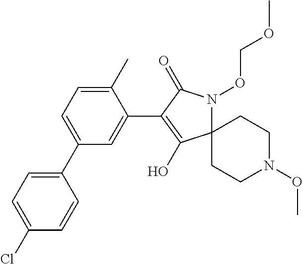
C12(N(OCOC)C(=O)C(C3=CC(C4=CC=C(Cl)C=C4)=CC=C3C)=C1O)CCN(OC)CC2
